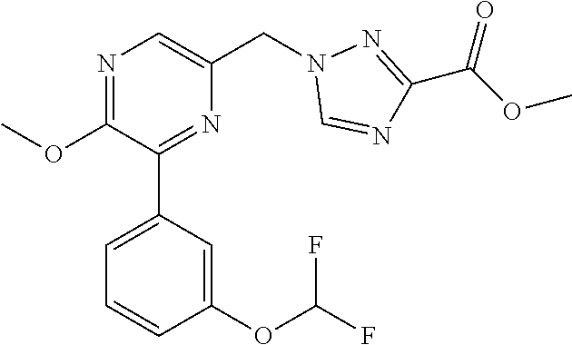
C1(OC)=NC=C(CN2C=NC(C(=O)OC)=N2)N=C1C1=CC=CC(OC(F)F)=C1
